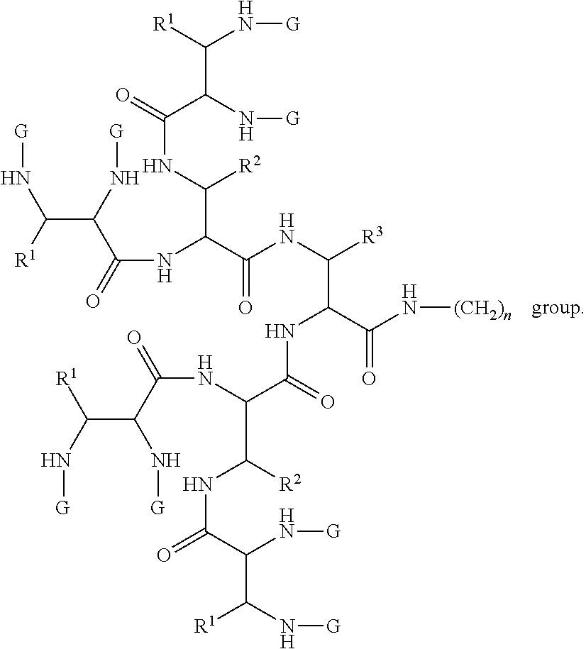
[group].[G]NC([R1])C(N[G])C(=O)NC(C(NC([R3])C(C(N[(CH2)n])=O)NC(C(NC(=O)C(N[G])C(N[G])[R1])C([R2])NC(=O)C(N[G])C(N[G])[R1])=O)=O)C(NC(=O)C(N[G])C([R1])N[G])[R2]
